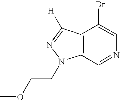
C12=C(C=NC=C1Br)N(CCOC)N=C2[H]
